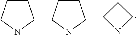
C1CCNC1.C1=CCNC1.C1CNC1
